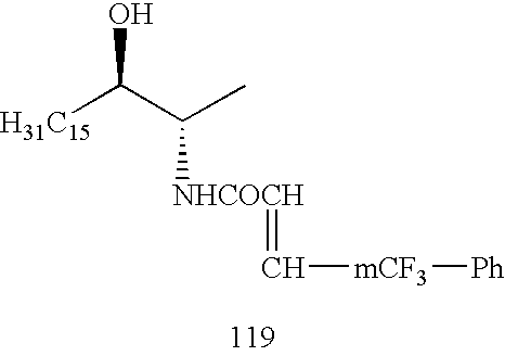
[H31C15]C(C(C)[NHCOCH]=C[mCF3][Ph])O
